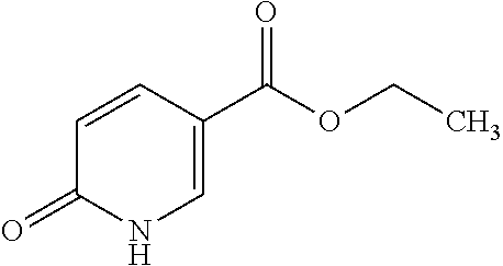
C1=CC(C(OCC)=O)=CNC1=O
